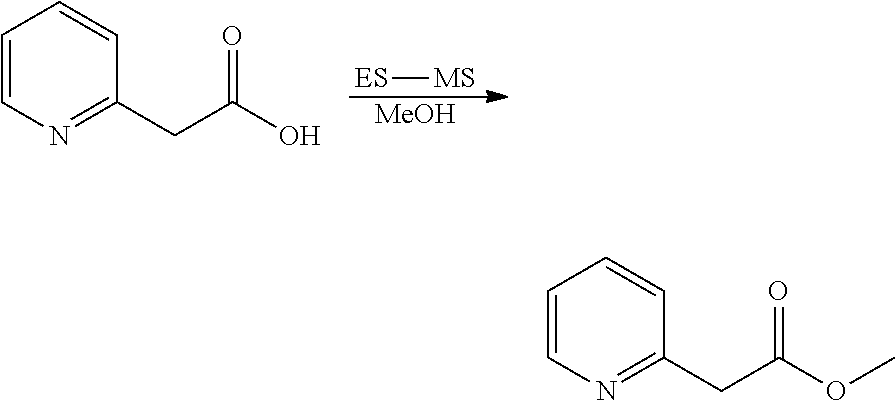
[ES][MS].[MeOH].C1=CN=C(CC(O)=O)C=C1.C1=CN=C(CC(OC)=O)C=C1
